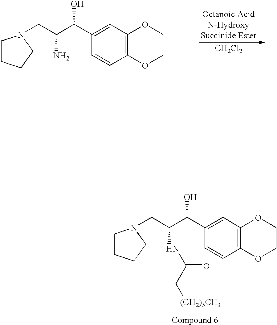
C1CCCN1CC(C(C1=CC2=C(C=C1)OCCO2)O)NC(C[(CH2)5CH3])=O.C1CCCN1CC(C(C1=CC2=C(C=C1)OCCO2)O)N.[Octanoic AcidN-HydroxySuccinide Ester].[CH2Cl2]
